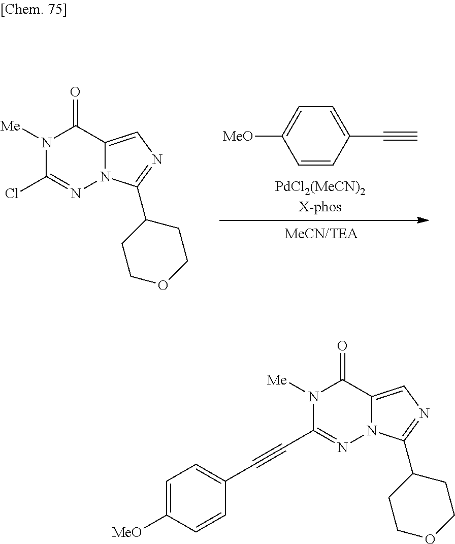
C1=CC(C#C)=CC=C1[MeO].N1([Me])C(Cl)=NN2C(=CN=C2C2CCOCC2)C1=O.N1([Me])C(C#CC2=CC=C([MeO])C=C2)=NN2C(=CN=C2C2CCOCC2)C1=O
